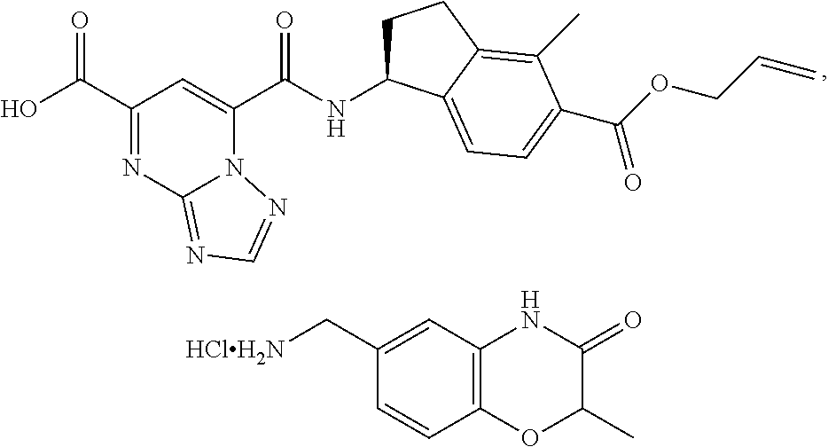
C1(C(=O)O)=NC2=NC=NN2C(C(=O)NC2CCC3=C(C)C(C(=O)OCC=C)=CC=C23)=C1.C1(C[HClH2N])=CC2=C(C=C1)OC(C)C(=O)N2
